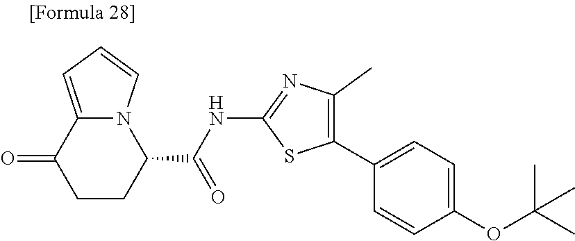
N12C(=CC=C1)C(=O)CCC2C(NC1=NC(C)=C(C2=CC=C(OC(C)(C)C)C=C2)S1)=O
